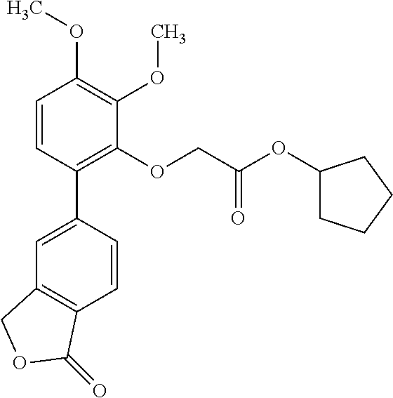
C1=C(C2=C(OCC(OC3CCCC3)=O)C(OC)=C(OC)C=C2)C=CC2=C1COC2=O
